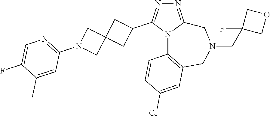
N1=C2N(C(C3CC4(C3)CN(C3=NC=C(F)C(C)=C3)C4)=N1)C1=C(CN(CC3(F)COC3)C2)C=C(Cl)C=C1
